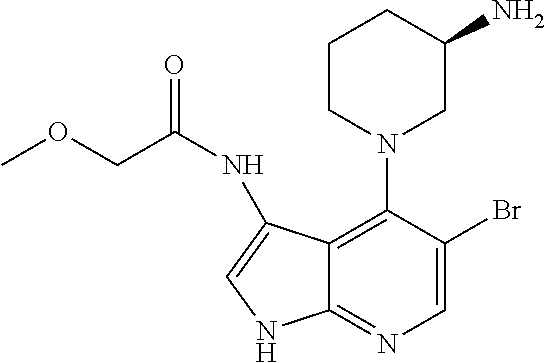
C12=C(N3CC(N)CCC3)C(Br)=CN=C1NC=C2NC(=O)COC
